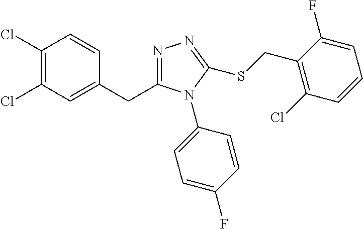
C1(Cl)=C(Cl)C=C(CC2=NN=C(SCC3=C(Cl)C=CC=C3F)N2C2=CC=C(F)C=C2)C=C1
